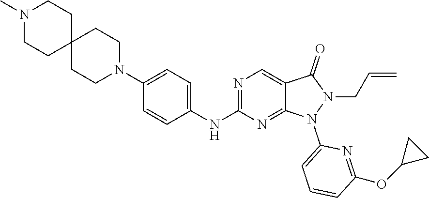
N1=C(NC2=CC=C(N3CCC4(CC3)CCN(C)CC4)C=C2)N=C2C(=C1)C(=O)N(CC=C)N2C1=CC=CC(OC2CC2)=N1
